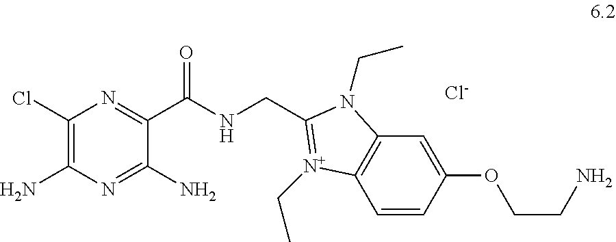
C1(Cl)=C(N)N=C(N)C(C(NCC2=[N+](CC)C3=C(C=C(OCCN)C=C3)N2CC)=O)=N1.[Cl-]
